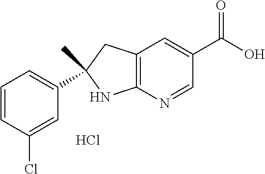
C12=C(N=CC(C(O)=O)=C1)NC(C1=CC=CC(Cl)=C1)(C)C2.Cl
